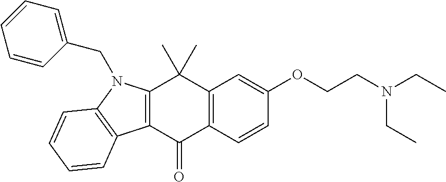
C12=C(C=CC(OCCN(CC)CC)=C1)C(=O)C1=C(C2(C)C)N(CC2=CC=CC=C2)C2=C1C=CC=C2
